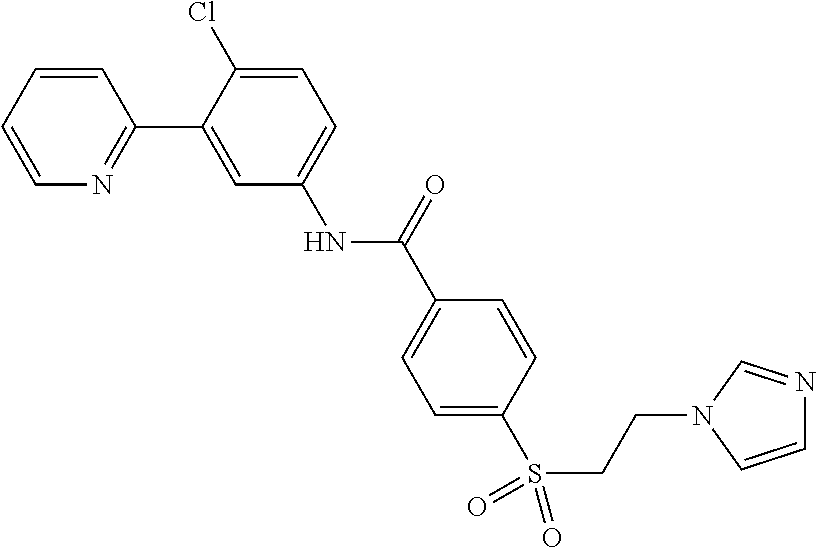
C1=CC=CN=C1C1=CC(NC(C2=CC=C(S(CCN3C=CN=C3)(=O)=O)C=C2)=O)=CC=C1Cl
